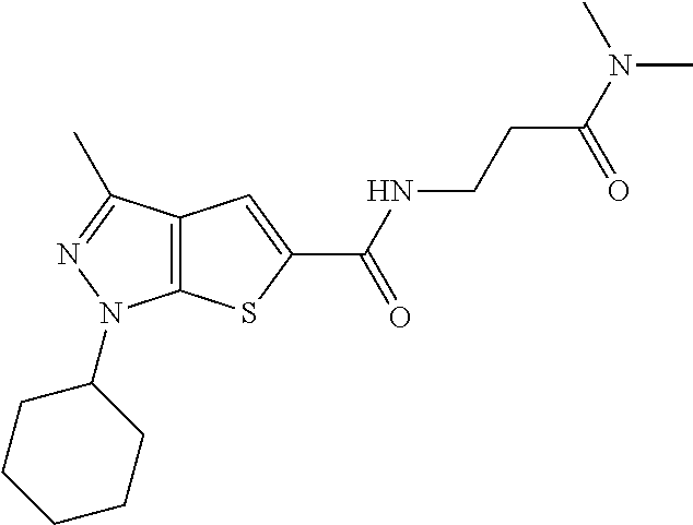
C(NC(=O)C1=CC2=C(S1)N(C1CCCCC1)N=C2C)CC(N(C)C)=O
